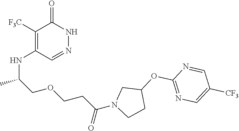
C1([F3C])=C(NC(C)COCCC(N2CCC(OC3=NC=C([CF3])C=N3)C2)=O)C=NNC1=O
